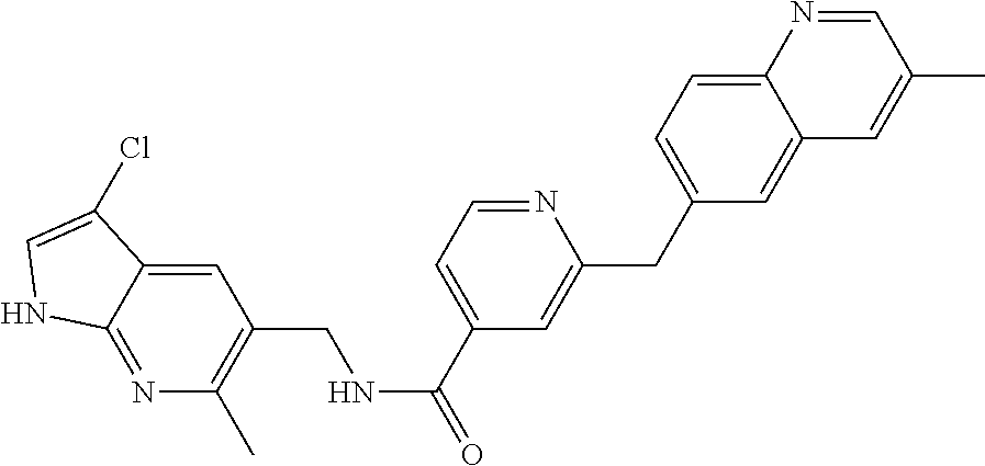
C1=C2C(=NC(C)=C1CNC(C1=CC=NC(CC3=CC=C4C(=C3)C=C(C)C=N4)=C1)=O)NC=C2Cl
